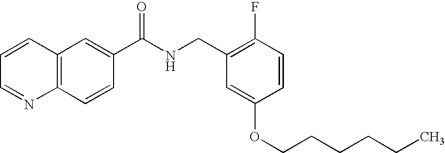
C1=CC=NC2=C1C=C(C(NCC1=C(F)C=CC(OCCCCCC)=C1)=O)C=C2
